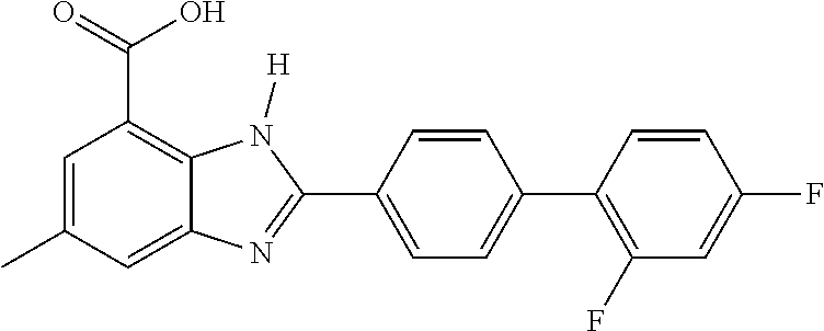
C1=C(C)C=C2C(=C1C(=O)O)N([H])C(C1=CC=C(C3=C(F)C=C(F)C=C3)C=C1)=N2
